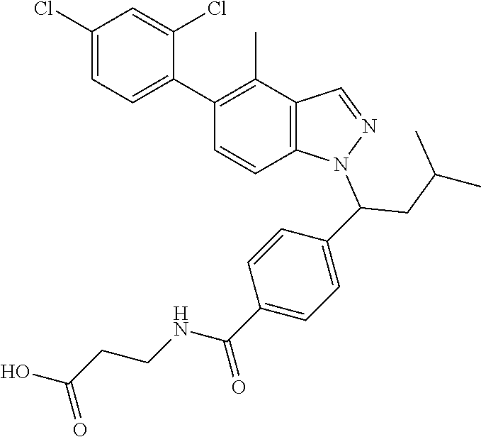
C1(Cl)=CC=C(C2=C(C)C3=C(C=C2)N(C(CC(C)C)C2=CC=C(C(NCCC(O)=O)=O)C=C2)N=C3)C(Cl)=C1
